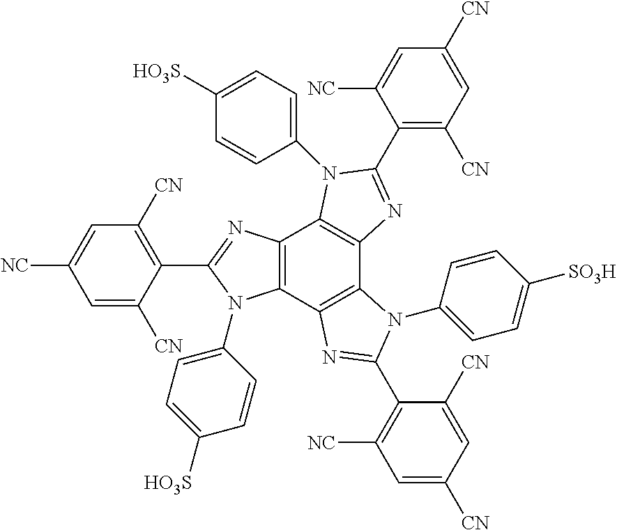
C12=C(C3=C(C4=C1N(C1=CC=C([HO3S])C=C1)C(C1=C([CN])C=C([CN])C=C1[NC])=N4)N(C1=CC=C([SO3H])C=C1)C(C1=C([NC])C=C([CN])C=C1[CN])=N3)N(C1=CC=C([HO3S])C=C1)C(C1=C([CN])C=C([NC])C=C1[CN])=N2
